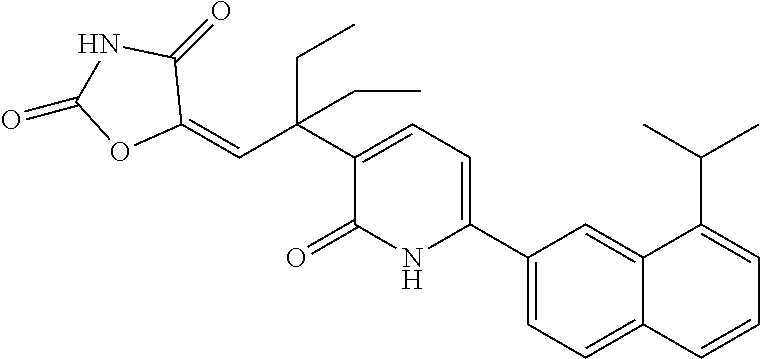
C1(C2=CC=C(C(C=C3C(=O)NC(=O)O3)(CC)CC)C(=O)N2)=CC=C2C(=C1)C(C(C)C)=CC=C2
